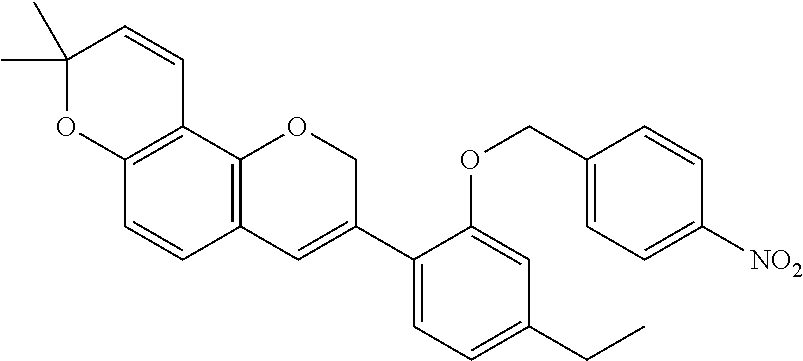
C1(C)(C)OC2=C(C=C1)C1=C(C=C2)C=C(C2=CC=C(CC)C=C2OCC2=CC=C([NO2])C=C2)CO1
